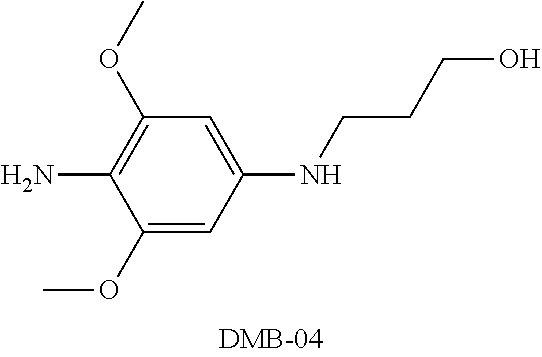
C1(OC)=C(N)C(OC)=CC(NCCCO)=C1
